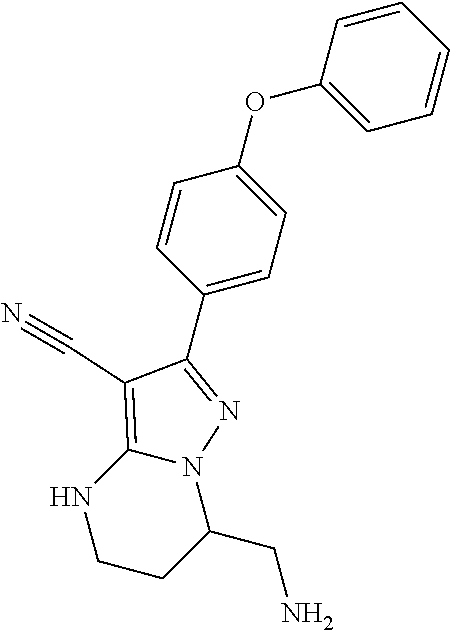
C1=CC=CC=C1OC1=CC=C(C2=NN3C(=C2C#N)NCCC3CN)C=C1
